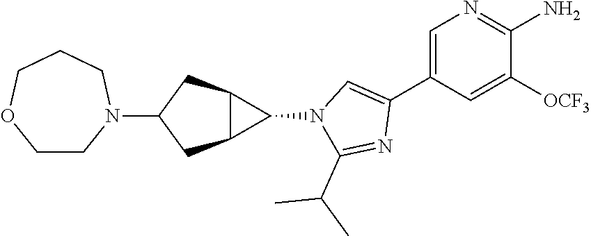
C1=C(C2=CN(C3C4C3CC(N3CCOCCC3)C4)C(C(C)C)=N2)C=C([OCF3])C(N)=N1
